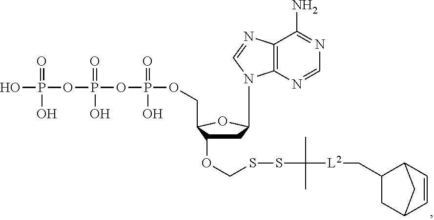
C1C(OCSSC([L2]CC2CC3C=CC2C3)(C)C)C(COP(OP(OP(O)(=O)O)(=O)O)(=O)O)OC1N1C2=C(N=C1)C(N)=NC=N2
